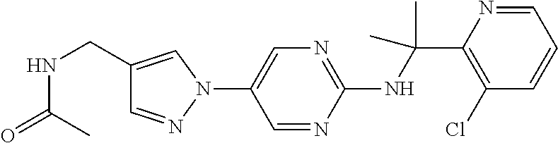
C1(NC(C2=C(Cl)C=CC=N2)(C)C)=NC=C(N2C=C(CNC(C)=O)C=N2)C=N1
